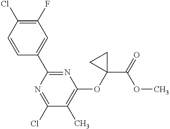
C1=CC(C2=NC(OC3(C(=O)OC)CC3)=C(C)C(Cl)=N2)=CC(F)=C1Cl
